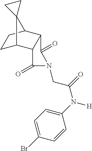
C1C2C3C(C(C1)C21CC1)C(=O)N(CC(=O)N([H])C1=CC=C(Br)C=C1)C3=O
